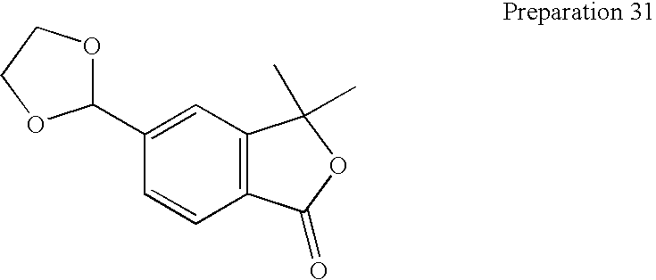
C1(C2OCCO2)=CC2=C(C=C1)C(=O)OC2(C)C
